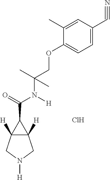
C(C1C2([H])C1([H])CN([H])C2)(=O)N([H])C(COC1=CC=C(C#N)C=C1C)(C)C.Cl
